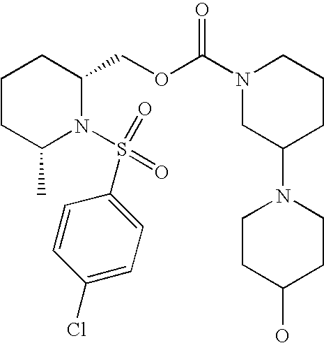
C1CC(C)N(S(=O)(=O)C2=CC=C(Cl)C=C2)C(COC(N2CC(N3CCC(O)CC3)CCC2)=O)C1
